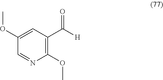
C1=NC(OC)=C(C([H])=O)C=C1OC
